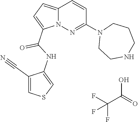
FC(F)(C(O)=O)F.N12C(=CC=C1C(NC1=CSC=C1C#N)=O)C=CC(N1CCNCCC1)=N2
